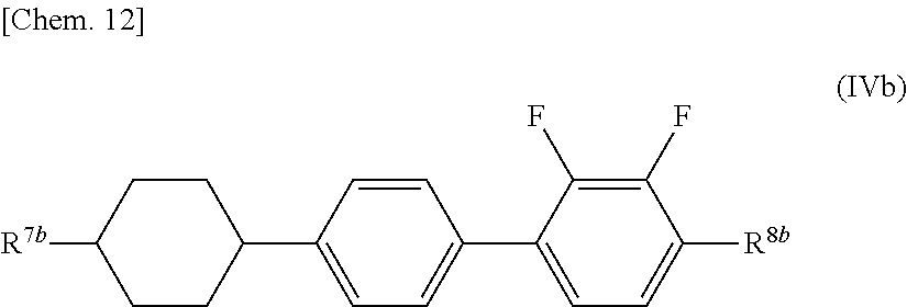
C1(C2CCC([R7b])CC2)=CC=C(C2=CC=C([R8b])C(F)=C2F)C=C1
